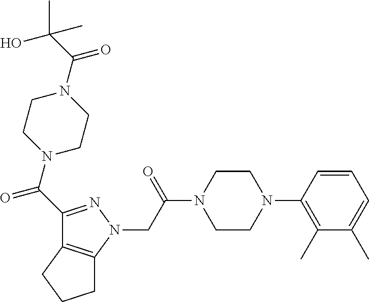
C(C(N1CCN(C2=C(C)C(C)=CC=C2)CC1)=O)N1N=C(C(=O)N2CCN(C(C(O)(C)C)=O)CC2)C2=C1CCC2
